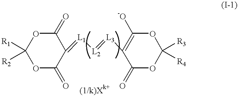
O1C([R1])([R2])OC(=O)C(=[L1][L2]=[L3]C2=C([-O])OC([R3])([R4])OC2=O)C1=O
